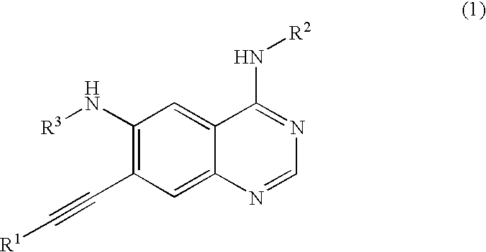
C1(N[R3])=C(C#C[R1])C=C2C(=C1)C(N[R2])=NC=N2
